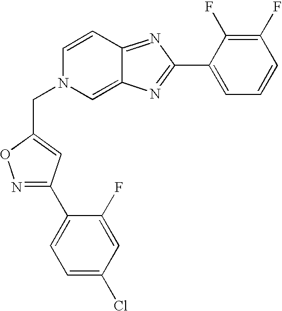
C1(C2=NC3=CN(CC4=CC(C5=CC=C(Cl)C=C5F)=NO4)C=CC3=N2)=CC=CC(F)=C1F
